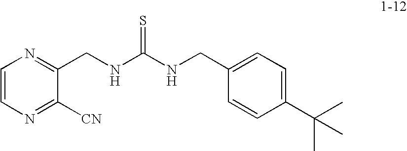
C1=CN=C([CN])C(CNC(NCC2=CC=C(C(C)(C)C)C=C2)=S)=N1
